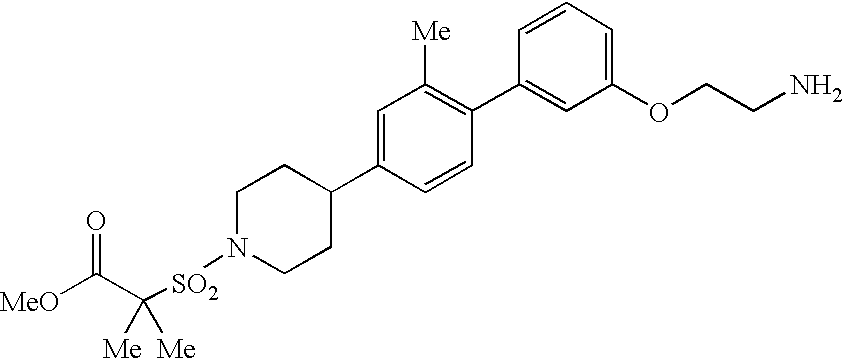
[MeO]C(=O)C([SO2]N1CCC(C2=CC([Me])=C(C3=CC(OCCN)=CC=C3)C=C2)CC1)([Me])[Me]
